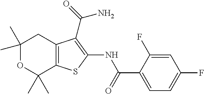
C1(C)(C)OC(C)(C)C2=C(C1)C(C(N)=O)=C(NC(C1=CC=C(F)C=C1F)=O)S2
